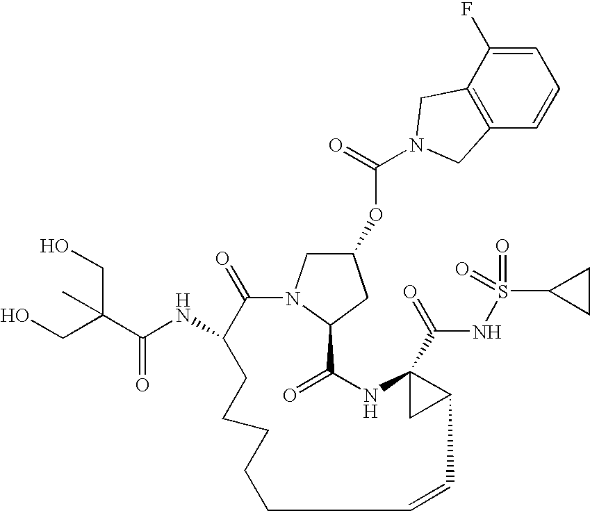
C1=C(F)C2=C(C=C1)CN(C(=O)OC1CN3C(C1)C(=O)NC1(C(=O)NS(=O)(=O)C4CC4)CC1C=CCCCCCC(NC(C(CO)(C)CO)=O)C3=O)C2
